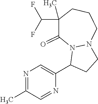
N1=C(C)C=NC(C2CCN3N2C(=O)C(C(F)F)(C)CCC3)=C1
